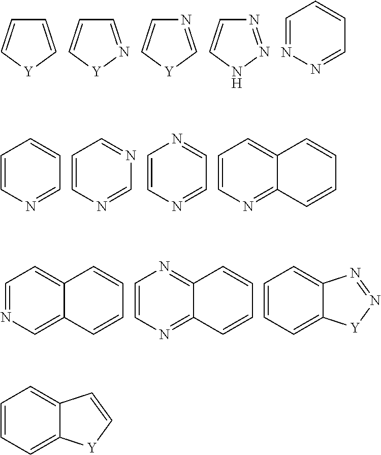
C1=C[Y]C=C1.C1=N[Y]C=C1.N1=C[Y]C=C1.N1=NNC=C1.C1=NN=CC=C1.C1=CN=CC=C1.C1=CN=CN=C1.C1=CN=CC=N1.C1=CN=C2C(=C1)C=CC=C2.C1=NC=C2C(=C1)C=CC=C2.C1=CN=C2C(=N1)C=CC=C2.C1=CC=C2C(=C1)N=N[Y]2.C1=CC=C2C(=C1)C=C[Y]2
